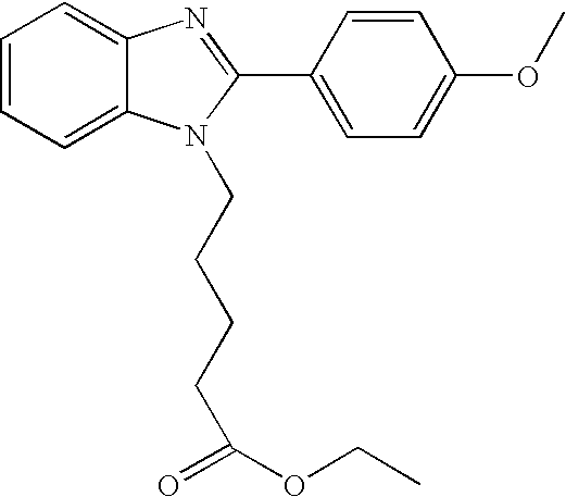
C(N1C2=CC=CC=C2N=C1C1=CC=C(OC)C=C1)CCCC(=O)OCC
